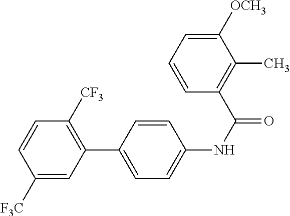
C1([F3C])=CC(C2=CC=C(NC(=O)C3=C(C)C([OCH3])=CC=C3)C=C2)=C([CF3])C=C1
